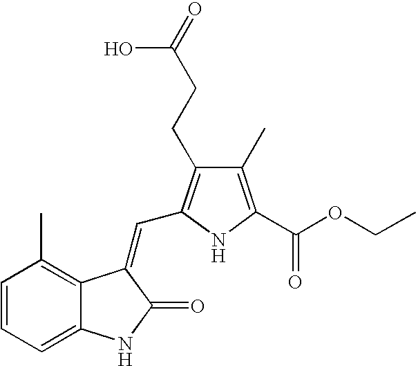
C1=CC=C2C(=C1C)C(=CC1=C(CCC(=O)O)C(C)=C(C(OCC)=O)N1)C(=O)N2
